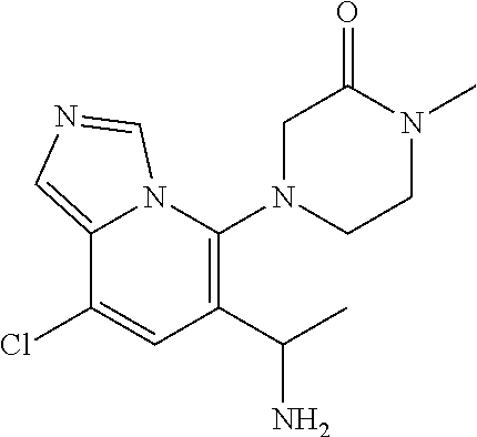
N12C(=CN=C1)C(Cl)=CC(C(C)N)=C2N1CCN(C)C(=O)C1
